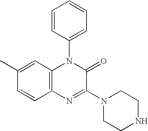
C12=C(C=C(C)C=C1)N(C1=CC=CC=C1)C(=O)C(N1CCNCC1)=N2
